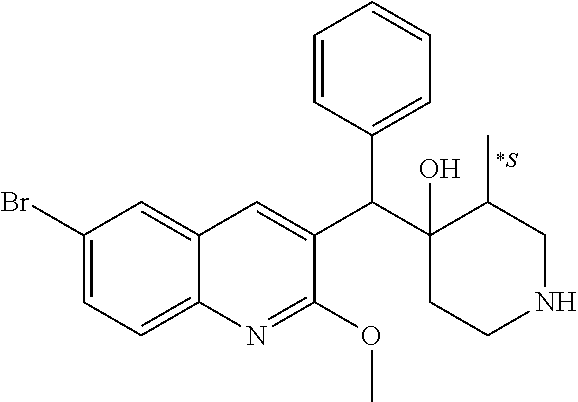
C1(Br)=CC=C2C(=C1)C=C(C(C1(O)CCNCC1C)C1=CC=CC=C1)C(OC)=N2.[*S]
